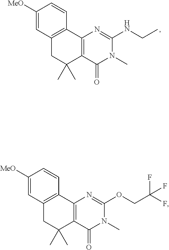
C1([MeO])=CC2=C(C=C1)C1=C(C(C)(C)C2)C(=O)N(C)C(NCC)=N1.C1([MeO])=CC2=C(C=C1)C1=C(C(C)(C)C2)C(=O)N(C)C(OCC(F)(F)F)=N1
